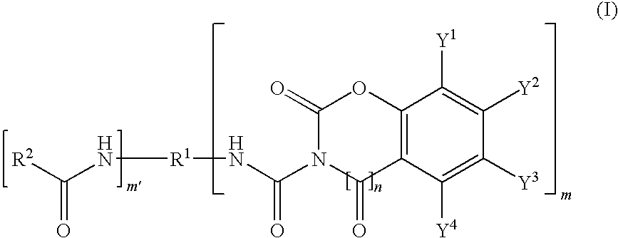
[R2]C(N[R1]NC(N1C(=O)C2=C(OC1=O)C([Y1])=C([Y2])C([Y3])=C2[Y4])=O)=O
